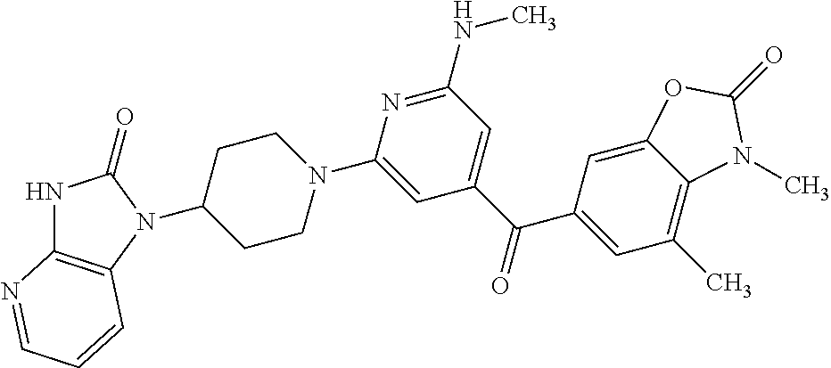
N1(C2=CC(C(C3=CC(C)=C4C(=C3)OC(=O)N4C)=O)=CC(NC)=N2)CCC(N2C3=C(NC2=O)N=CC=C3)CC1
